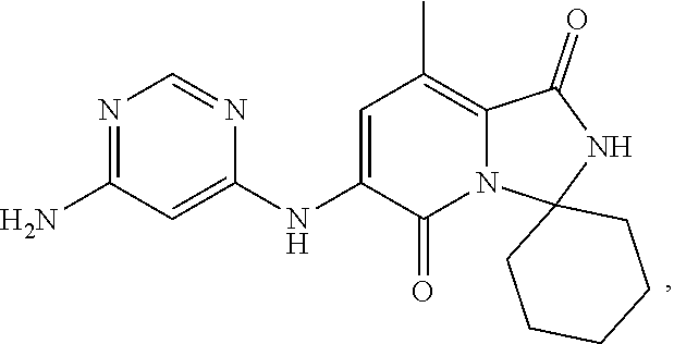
C12(CCCCC1)NC(=O)C1=C(C)C=C(NC3=CC(N)=NC=N3)C(=O)N21
